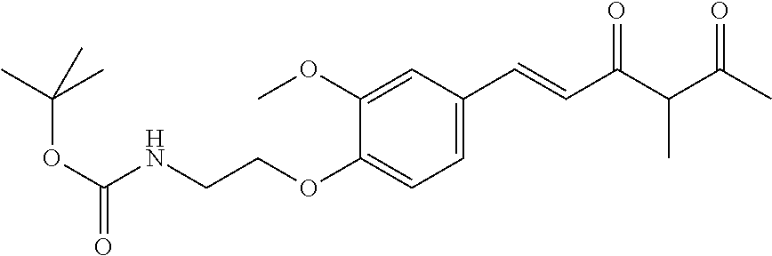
C1(OCCNC(OC(C)(C)C)=O)=CC=C(C=CC(C(C(C)=O)C)=O)C=C1OC
